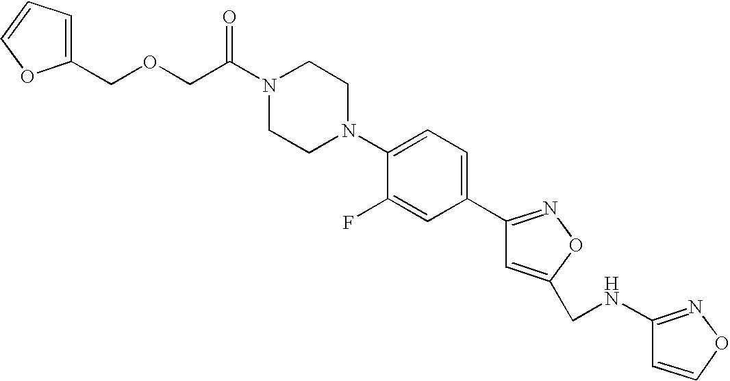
O=C(N1CCN(C2=CC=C(C3=NOC(CNC4=NOC=C4)=C3)C=C2F)CC1)COCC1=CC=CO1
